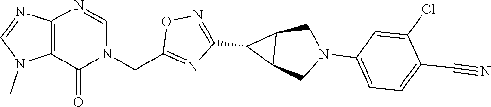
C12=C(N=CN(CC3=NC(C4C5C4CN(C4=CC=C(C#N)C(Cl)=C4)C5)=NO3)C1=O)N=CN2C
